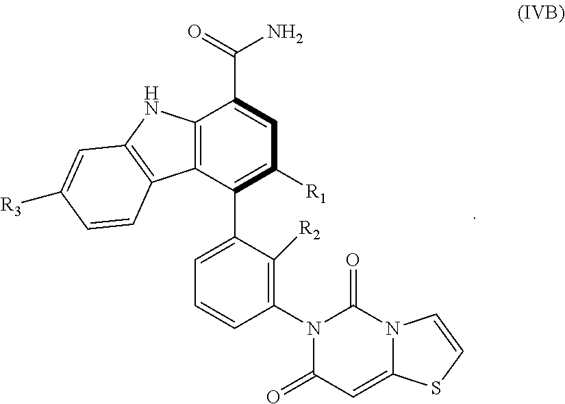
N12C(=O)N(C3=C([R2])C(C4=C([R1])C=C(C(=O)N)C5=C4C4=C(N5)C=C([R3])C=C4)=CC=C3)C(=O)C=C1SC=C2
